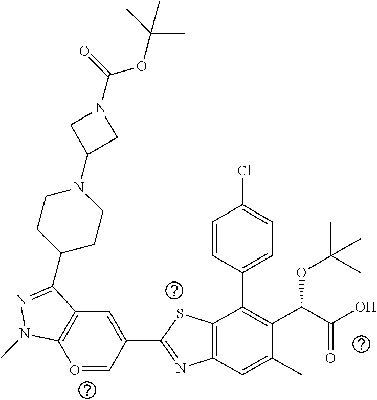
O1=CC(C2=NC3=C(S2)C(C2=CC=C(Cl)C=C2)=C(C(C(O)=O)OC(C)(C)C)C(C)=C3)=CC2=C1N(C)N=C2C1CCN(C2CN(C(=O)OC(C)(C)C)C2)CC1
